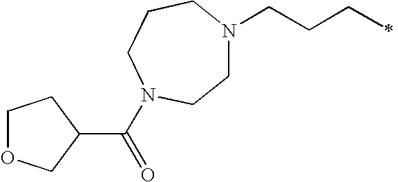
C1N(CCCC)CCCN(C(=O)C2COCC2)C1
